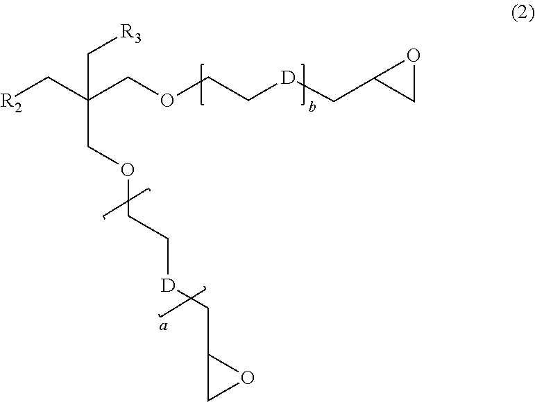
[R3]CC(C[R2])(COCC[D]CC1CO1)COCC[D]CC1CO1
